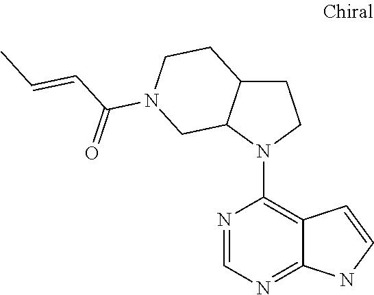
N1=C2C(=C(N3CCC4C3CN(C(C=CC)=O)CC4)N=C1)C=CN2
